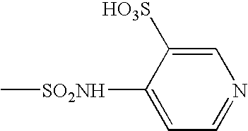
C1([SO2NH]C)=CC=NC=C1[HO3S]
